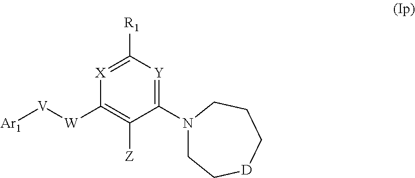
N1(C2=[Y]C([R1])=[X]C([W][V][Ar1])=C2[Z])CC[D]CCC1
